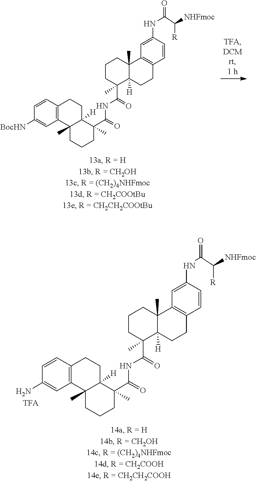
N(C(C1(C)C2([H])CCC3=C(C=C([BocHN])C=C3)C2(C)CCC1)=O)C(C1(C)C2([H])CCC3=C(C=C(NC(C([R])[NHFmoc])=O)C=C3)C2(C)CCC1)=O.N(C(C1(C)C2([H])CCC3=C(C=C(N)C=C3)C2(C)CCC1)=O)C(C1(C)C2([H])CCC3=C(C=C(NC(C([R])[NHFmoc])=O)C=C3)C2(C)CCC1)=O
